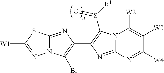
N12C(=NC(C3=C(S([R1])=O)N4C(=N3)N=C([W4])C([W3])=C4[W2])=C1Br)SC([W1])=N2
